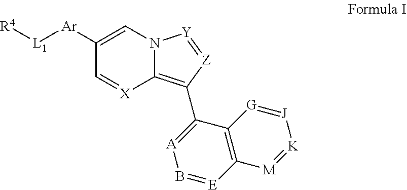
C1([Ar][L1][R4])=CN2C(=C(C3=[A]B=[E]C4=C3[G]=[J][K]=[M]4)[Z]=[Y]2)[X]=C1
